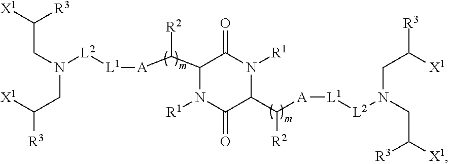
C1(C([A][L1][L2]N(CC([X1])[R3])CC([R3])[X1])[R2])N([R1])C(=O)C(C([A][L1][L2]N(CC([X1])[R3])CC([R3])[X1])[R2])N([R1])C1=O
